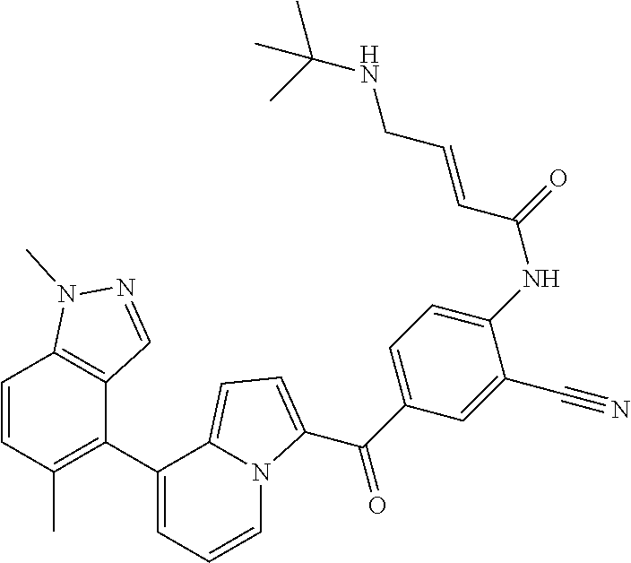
C1(C2=C(C)C=CC3=C2C=NN3C)=CC=CN2C1=CC=C2C(C1=CC=C(NC(=O)C=CCNC(C)(C)C)C(C#N)=C1)=O
